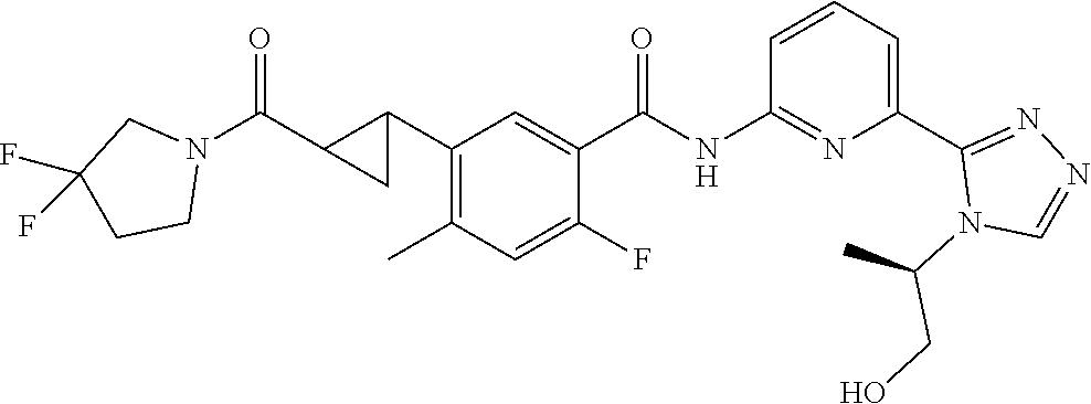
C1(C2C(C(N3CC(F)(F)CC3)=O)C2)=C(C)C=C(F)C(C(NC2=NC(C3=NN=CN3C(C)CO)=CC=C2)=O)=C1
